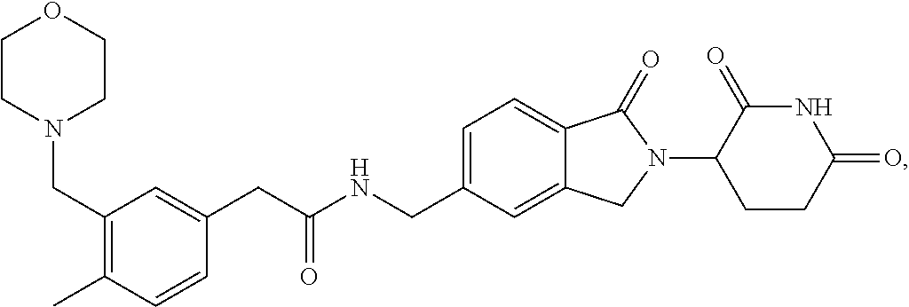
C(NCC1=CC=C2C(=C1)CN(C1CCC(=O)NC1=O)C2=O)(CC1=CC(CN2CCOCC2)=C(C)C=C1)=O
